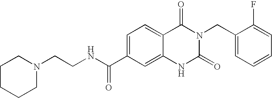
N1(CCNC(C2=CC=C3C(=C2)NC(=O)N(CC2=CC=CC=C2F)C3=O)=O)CCCCC1
